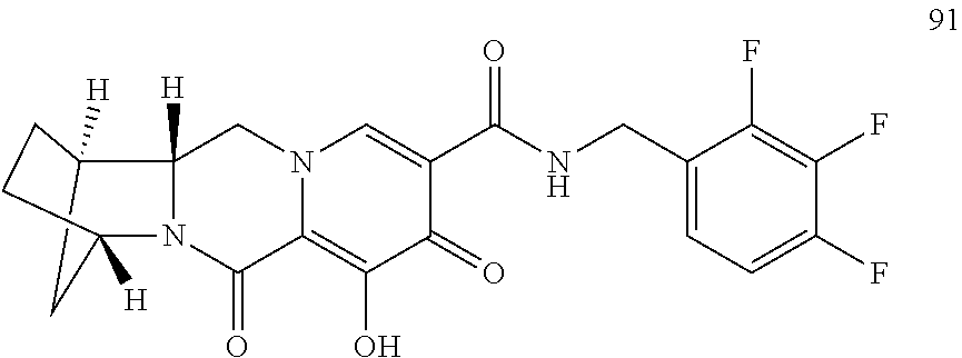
N12C(=O)C3=C(O)C(=O)C(C(NCC4=CC=C(F)C(F)=C4F)=O)=CN3CC1([H])C1([H])CCC2([H])C1
